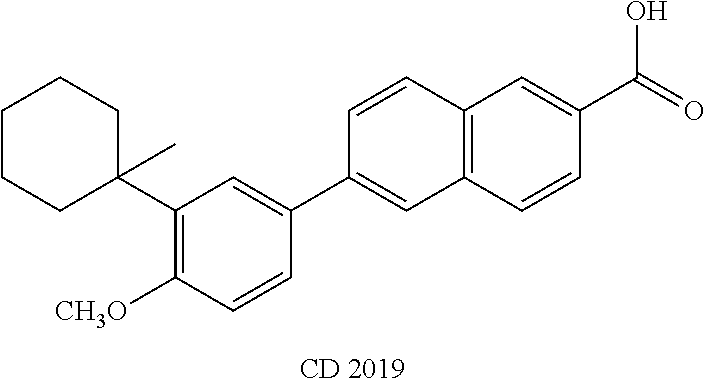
C1CCC(C2=C([CH3O])C=CC(C3=CC4=C(C=C3)C=C(C(=O)O)C=C4)=C2)(C)CC1
